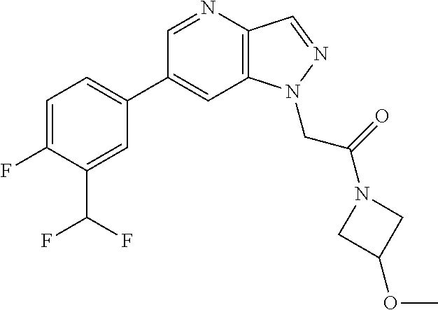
C1(C2=CC=C(F)C(C(F)F)=C2)=CC2=C(C=NN2CC(=O)N2CC(OC)C2)N=C1
